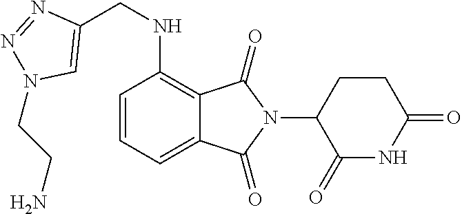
C12=CC=CC(NCC3=CN(CCN)N=N3)=C1C(=O)N(C1C(=O)NC(=O)CC1)C2=O
